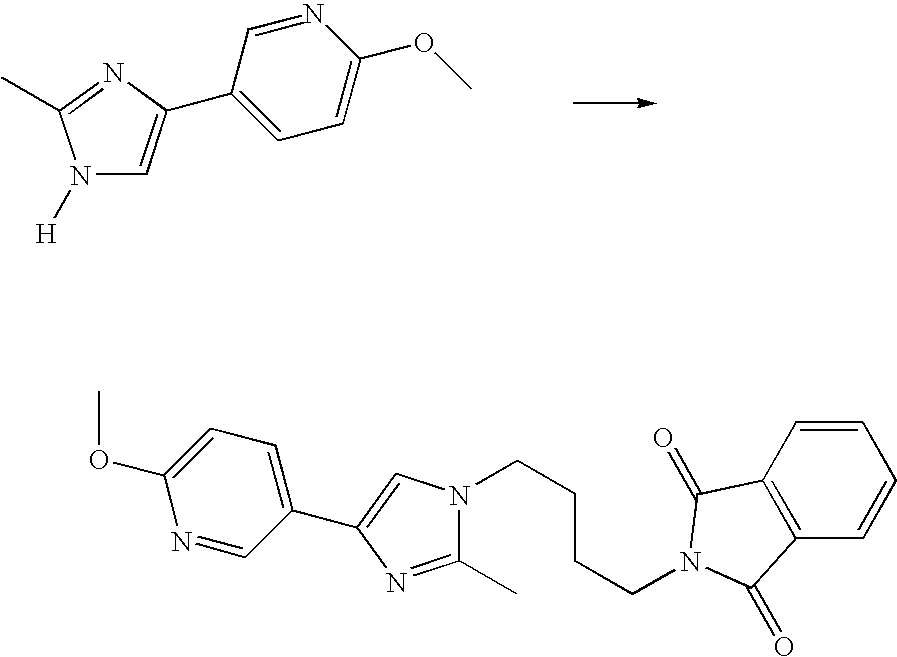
C1(C2=CN([H])C(C)=N2)=CC=C(OC)N=C1.C1=CC2=C(C=C1)C(=O)N(CCCCN1C(C)=NC(C3=CC=C(OC)N=C3)=C1)C2=O
